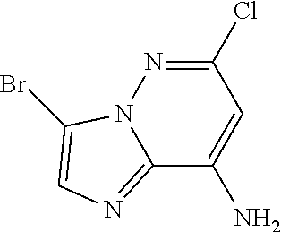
C12=NC=C(Br)N1N=C(Cl)C=C2N
